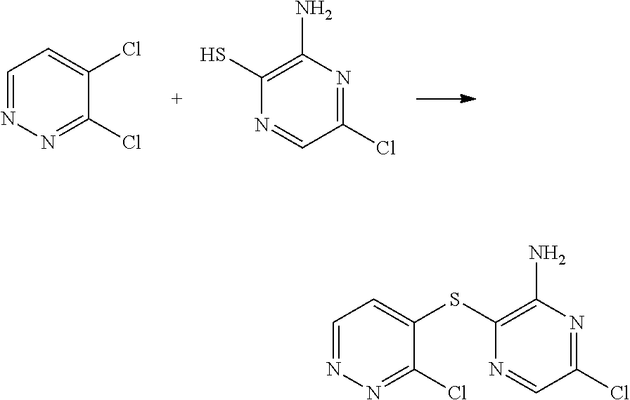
C1=NN=C(Cl)C(Cl)=C1.C1(N)=C(S)N=CC(Cl)=N1.C1=NN=C(Cl)C(SC2=C(N)N=C(Cl)C=N2)=C1
